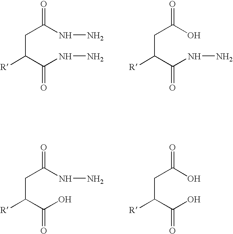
C(C(C(NN)=O)[R])C(NN)=O.C(C(C(NN)=O)[R])C(O)=O.C(C(C(O)=O)[R])C(NN)=O.C(C(C(O)=O)[R])C(O)=O
